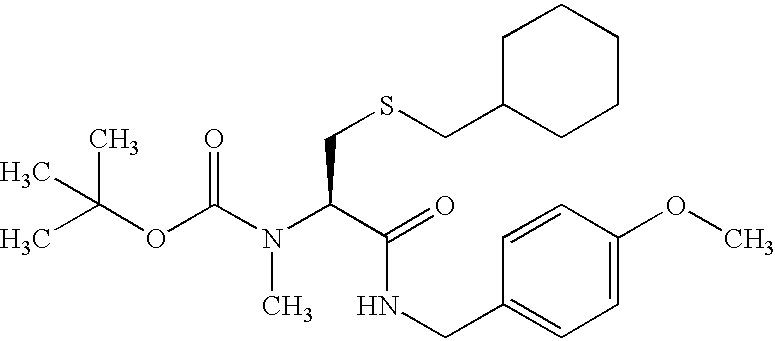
CC(OC(N(C(C(=O)NCC1=CC=C(OC)C=C1)CSCC1CCCCC1)C)=O)(C)C
